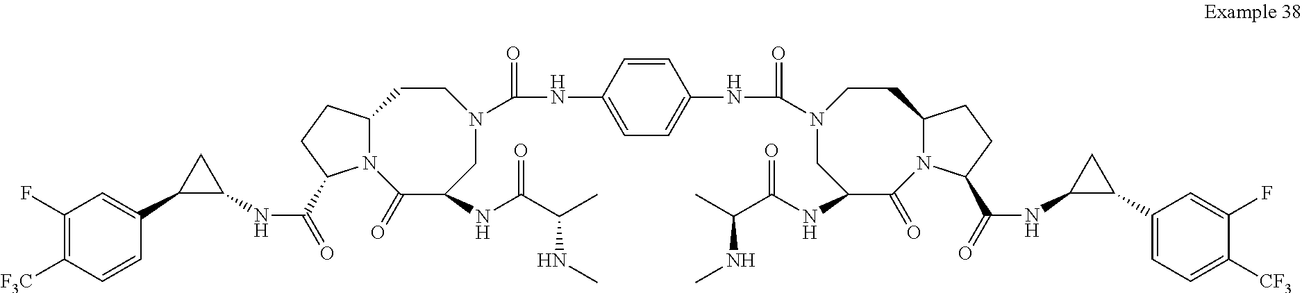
N12C(CCC1C(=O)NC1CC1C1=CC(F)=C([F3C])C=C1)CCN(C(NC1=CC=C(NC(N3CC(NC(C(C)NC)=O)C(=O)N4C(CC3)CCC4C(=O)NC3C(C4=CC=C([CF3])C(F)=C4)C3)=O)C=C1)=O)CC(NC(C(C)NC)=O)C2=O
